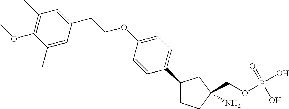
C1(C2=CC=C(OCCC3=CC(C)=C(OC)C(C)=C3)C=C2)CCC(N)(COP(O)(=O)O)C1
